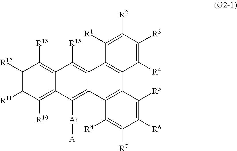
C1([Ar][A])=C2C(=C([R15])C3=C([R13])C([R12])=C([R11])C([R10])=C13)C1=C(C3=C2C([R8])=C([R7])C([R6])=C3[R5])C([R4])=C([R3])C([R2])=C1[R1]
